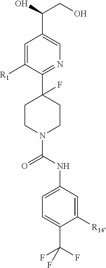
C(O)(CO)C1=CN=C(C2(F)CCN(C(NC3=CC=C(C(F)(F)F)C([R14])=C3)=O)CC2)C([R1])=C1
